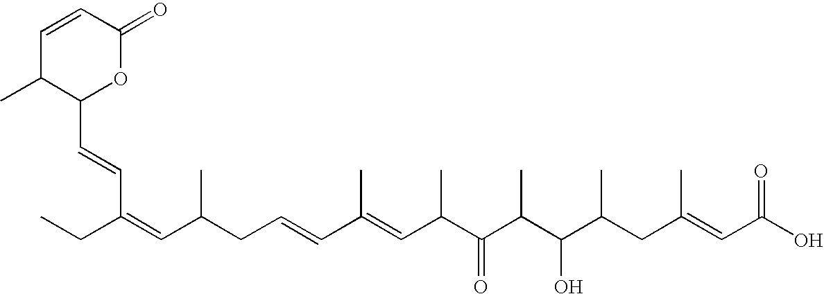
C1=CC(=O)OC(C=CC(CC)=CC(C)CC=CC(C)=CC(C)C(C(C)C(O)C(C)CC(C)=CC(=O)O)=O)C1C
